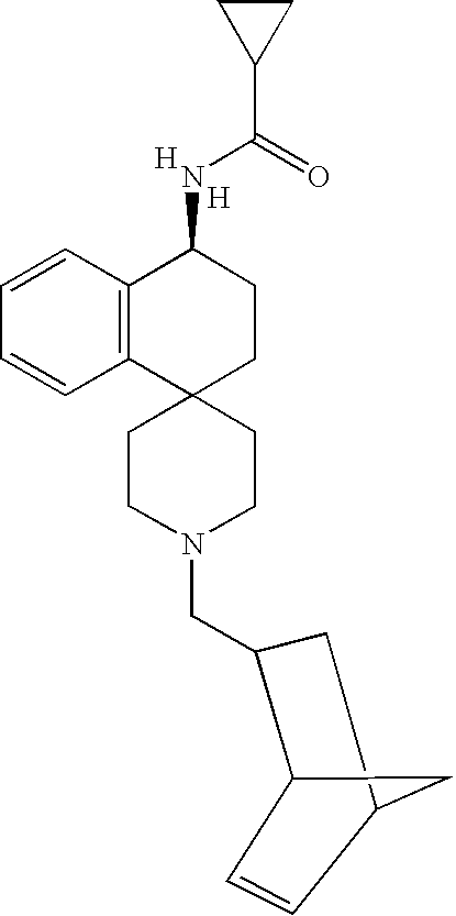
C1CN(CC2CC3CC2C=C3)CCC12CCC(NC(C1CC1)=O)C1=C2C=CC=C1.[H].[H]
